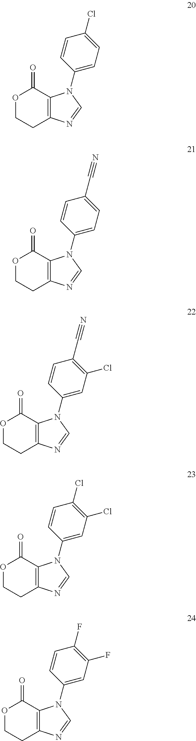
O1CCC2=C(C1=O)N(C1=CC=C(Cl)C=C1)C=N2.O1CCC2=C(C1=O)N(C1=CC=C(C#N)C=C1)C=N2.O1CCC2=C(C1=O)N(C1=CC(Cl)=C(C#N)C=C1)C=N2.O1CCC2=C(C1=O)N(C1=CC(Cl)=C(Cl)C=C1)C=N2.O1CCC2=C(C1=O)N(C1=CC(F)=C(F)C=C1)C=N2
